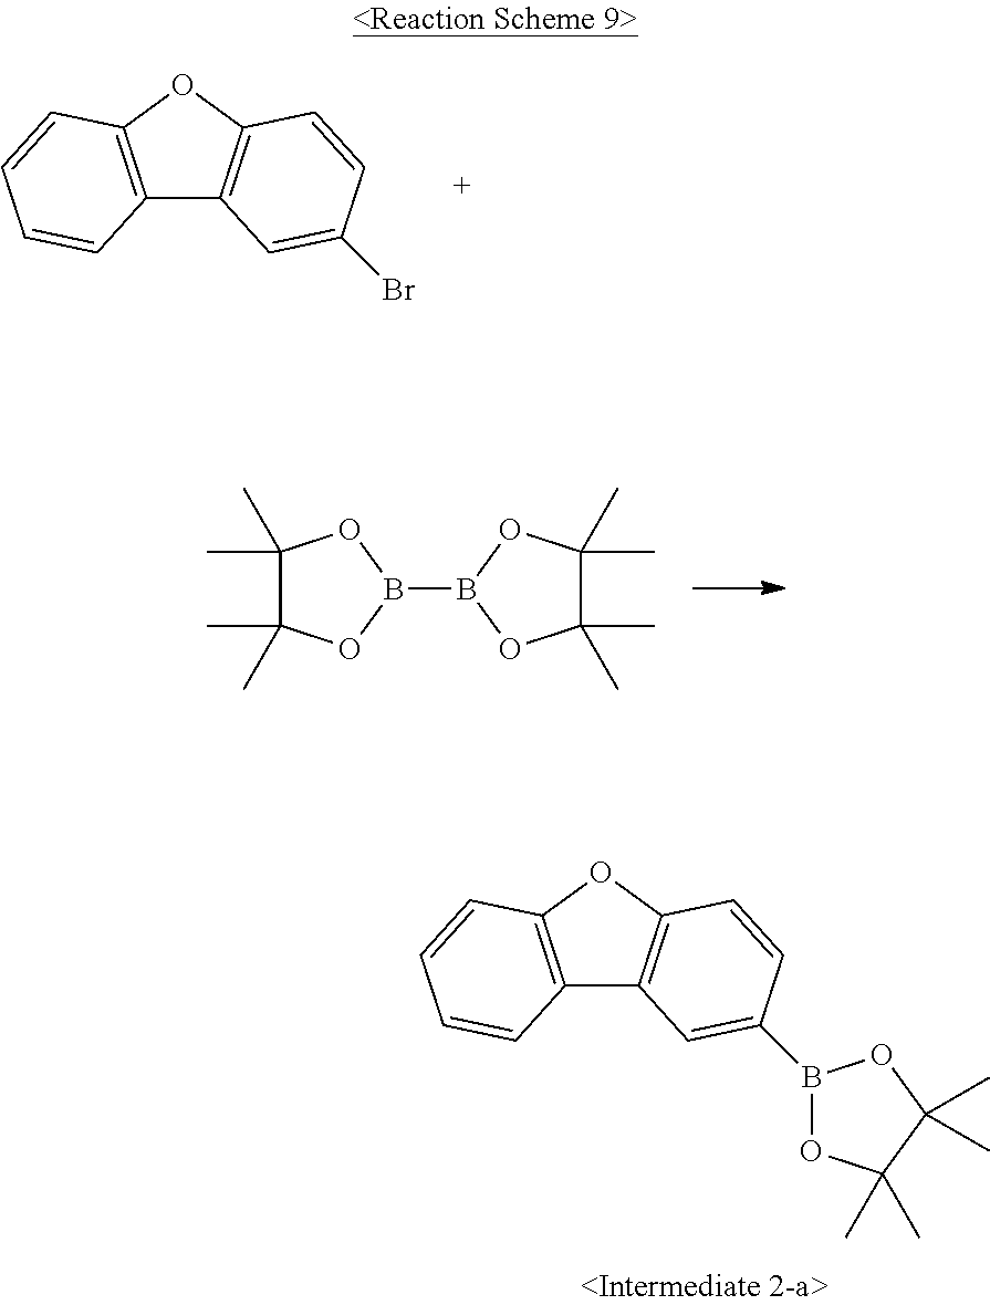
C12=C(OC3=C1C=C(Br)C=C3)C=CC=C2.C1(C)(C)C(C)(C)OB(B2OC(C)(C)C(C)(C)O2)O1.C12=C(OC3=C1C=C(B1OC(C)(C)C(C)(C)O1)C=C3)C=CC=C2
